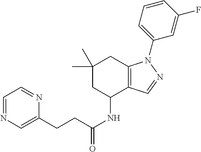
C1=NC=C(CCC(NC2C3=C(CC(C)(C)C2)N(C2=CC=CC(F)=C2)N=C3)=O)N=C1
